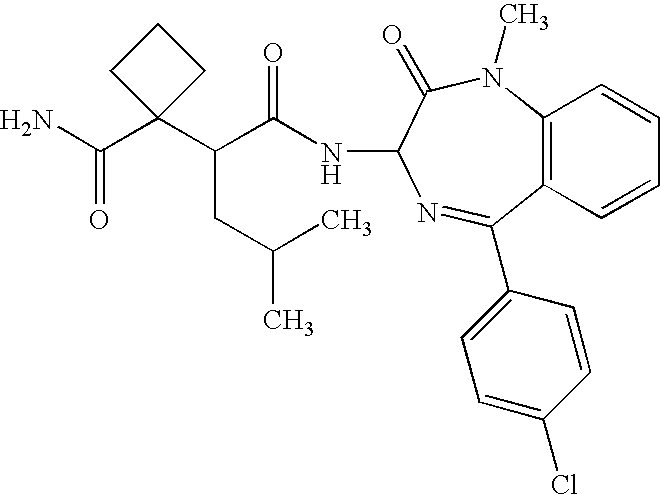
NC(=O)C1(C(C(=O)NC2C(=O)N(C)C3=C(C=CC=C3)C(C3=CC=C(Cl)C=C3)=N2)CC(C)C)CCC1
